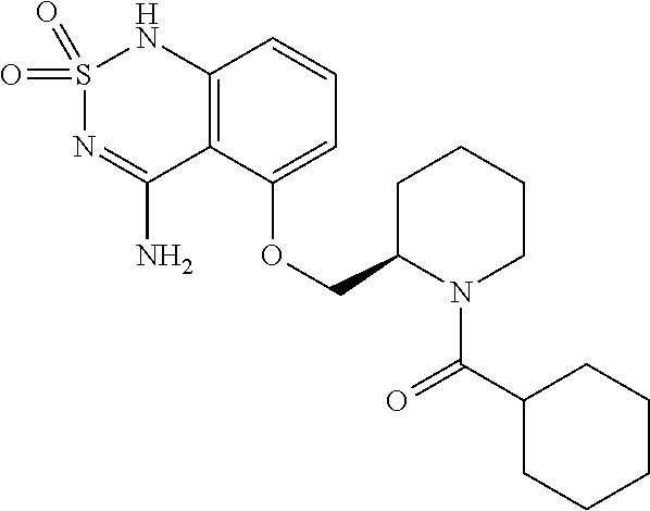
C12=C(C(OCC3N(C(C4CCCCC4)=O)CCCC3)=CC=C1)C(N)=NS(=O)(=O)N2
